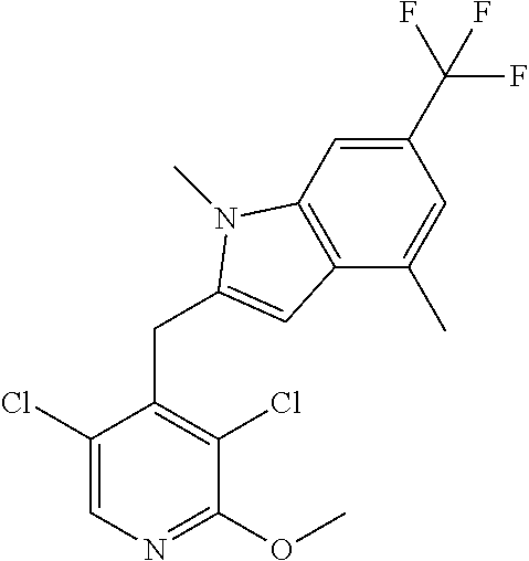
C1(OC)=NC=C(Cl)C(CC2=CC3=C(C=C(C(F)(F)F)C=C3C)N2C)=C1Cl
